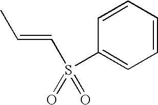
C1=CC(S(=O)(=O)C=CC)=CC=C1
